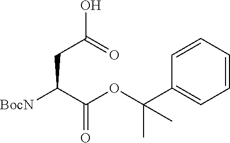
[BocN]C(C(OC(C1=CC=CC=C1)(C)C)=O)CC(O)=O
